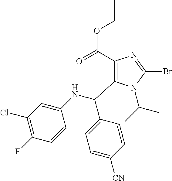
C1(C(=O)OCC)=C(C(NC2=CC(Cl)=C(F)C=C2)C2=CC=C([CN])C=C2)N(C(C)C)C(Br)=N1
